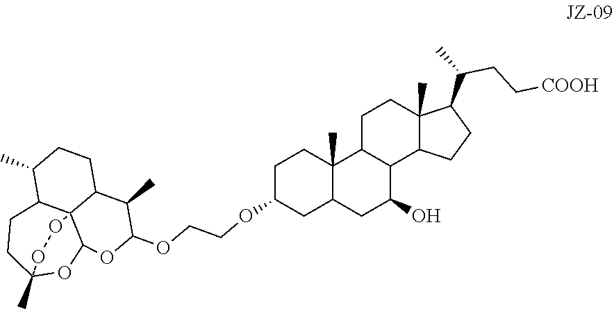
C1(C)C2C34C(CC1)C(C)C(OCCOC1CCC5(C)C(C1)CC(O)C1C5CCC5(C)C1CCC5C(C)CC[COOH])OC3OC(C)(CC2)OO4
